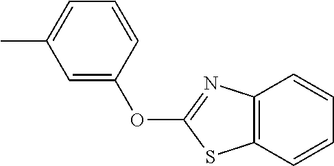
CC1=CC=CC(OC2=NC3=C(S2)C=CC=C3)=C1
